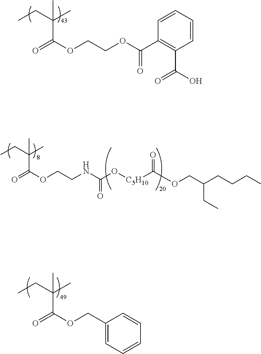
C1=CC=CC(C(OCCOC(=O)C(CC)(C)C)=O)=C1C(O)=O.O=C(OCCNC(O[C5H10]C(OCC(CCCC)CC)=O)=O)C(CC)(C)C.C1(COC(C(C)(CC)C)=O)=CC=CC=C1
